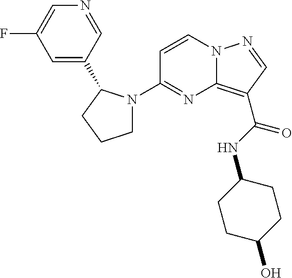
FC1=CN=CC(C2N(C3=NC4=C(C(NC5CCC(O)CC5)=O)C=NN4C=C3)CCC2)=C1
